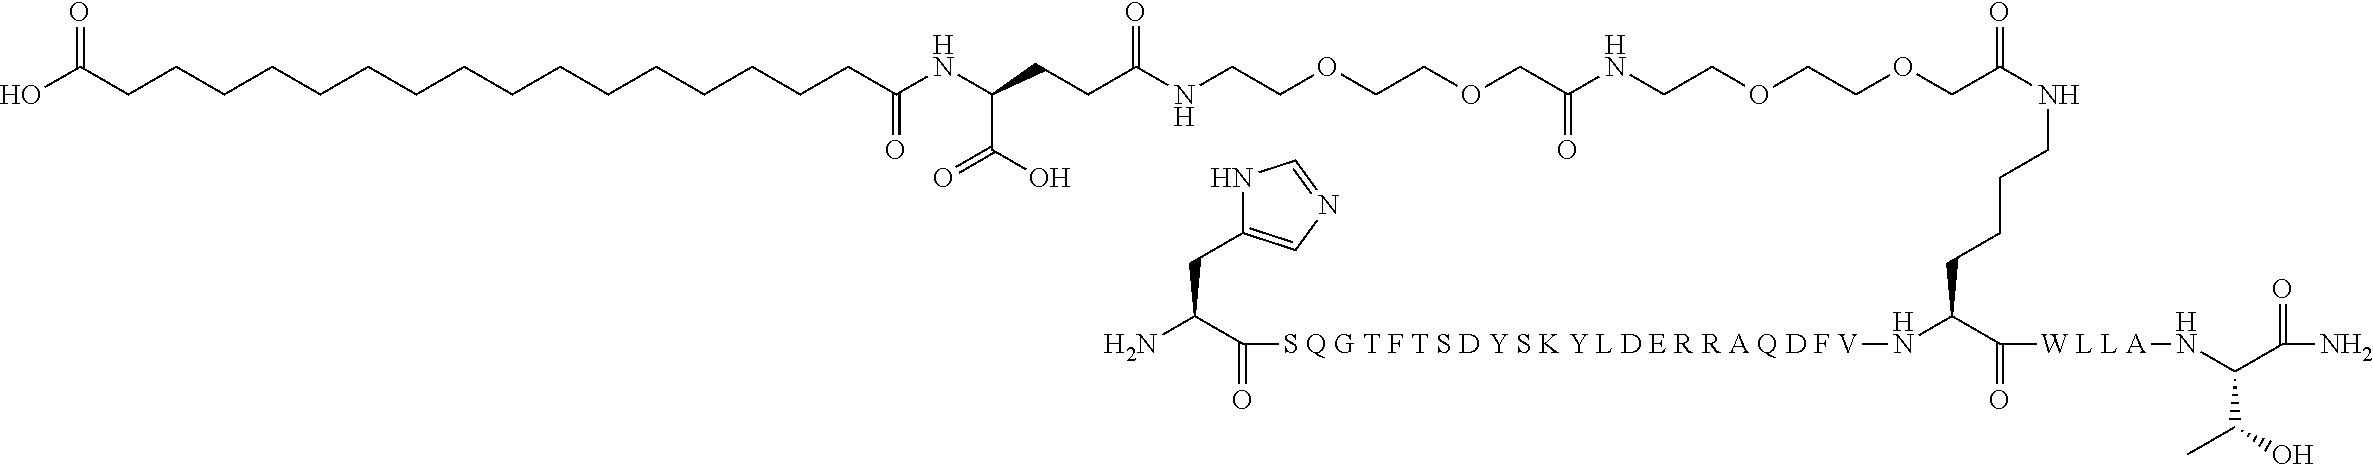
C(NC(COCCOCCNC(COCCOCCNC(CCC(NC(CCCCCCCCCCCCCCCCC(O)=O)=O)C(O)=O)=O)=O)=O)CCCC(N[S Q G T F T S D Y S K Y L D E R R A Q D F V]C(C(N)CC1=CN=CN1)=O)C([W L L A]NC(C(N)=O)C(O)C)=O
